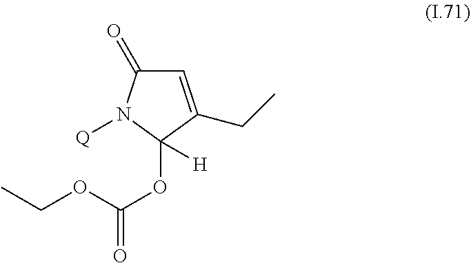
C1=C(CC)C(OC(=O)OCC)([H])N([Q])C1=O
